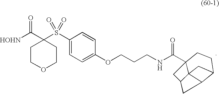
C1COCCC1(C([HOHN])=O)S(C1=CC=C(OCCCNC(=O)C23CCC4C5CC(C2)C35C4)C=C1)(=O)=O
